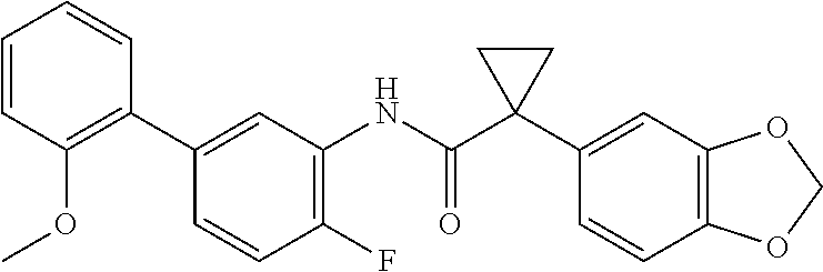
C1=CC(F)=C(NC(C2(C3=CC4=C(C=C3)OCO4)CC2)=O)C=C1C1=C(OC)C=CC=C1
